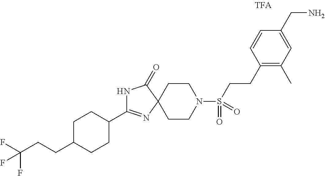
N1C(C2CCC(CCC(F)(F)F)CC2)=NC2(C1=O)CCN(S(CCC1=C(C)C=C(CN)C=C1)(=O)=O)CC2
